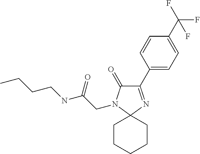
C1(C2=CC=C(C(F)(F)F)C=C2)=NC2(N(CC(NCCCC)=O)C1=O)CCCCC2
